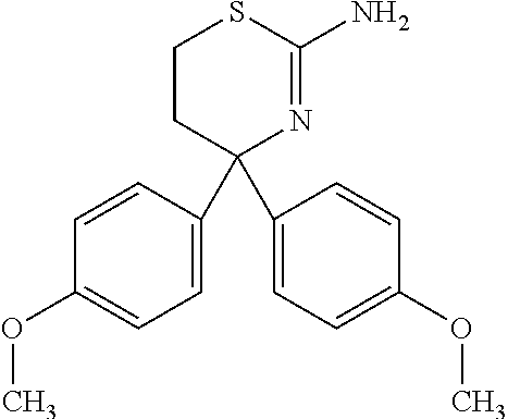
C1=CC(C2(C3=CC=C(OC)C=C3)N=C(N)SCC2)=CC=C1OC
